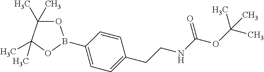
C1(B2OC(C)(C)C(C)(C)O2)=CC=C(CCNC(OC(C)(C)C)=O)C=C1
